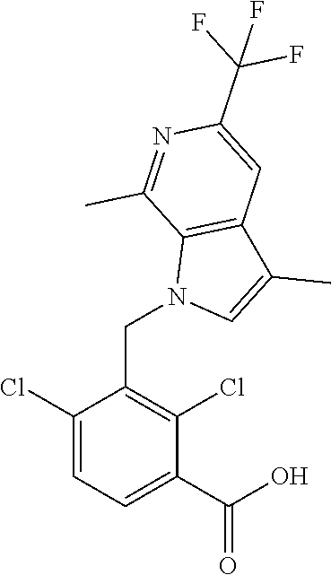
C1(Cl)=CC=C(C(O)=O)C(Cl)=C1CN1C=C(C)C2=C1C(C)=NC(C(F)(F)F)=C2
